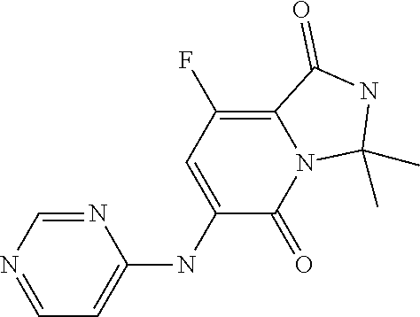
N1=CN=CC=C1NC1=CC(F)=C2N(C1=O)C(C)(C)NC2=O
